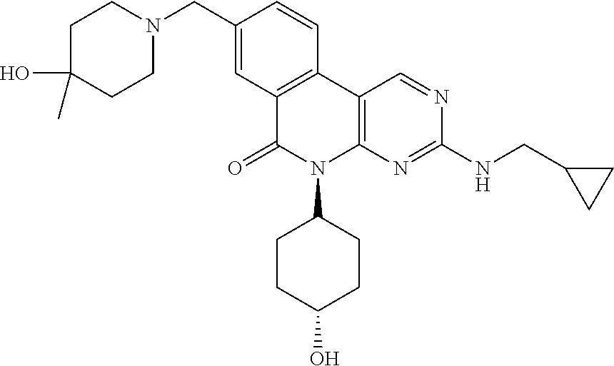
C1C(O)(C)CCN(CC2=CC3=C(C=C2)C2=C(N(C4CCC(O)CC4)C3=O)N=C(NCC3CC3)N=C2)C1
